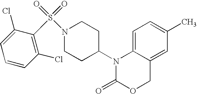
C1=C2C(=CC(C)=C1)COC(=O)N2C1CCN(S(=O)(=O)C2=C(Cl)C=CC=C2Cl)CC1
